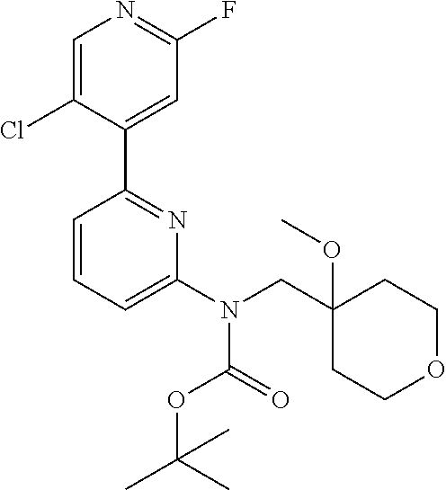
C1(C2=NC(N(CC3(OC)CCOCC3)C(=O)OC(C)(C)C)=CC=C2)=CC(F)=NC=C1Cl
